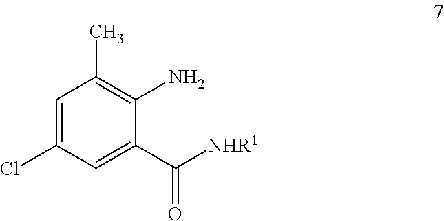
C1=C(Cl)C=C(C([NHR1])=O)C(N)=C1C
